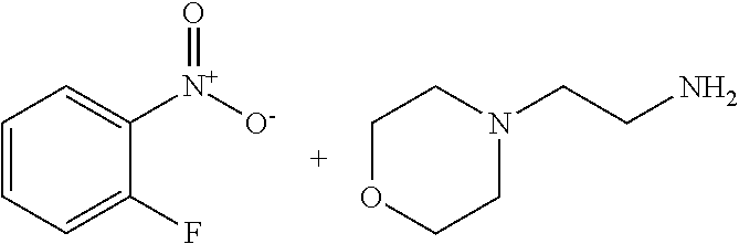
C1=CC=C(F)C([N+](=O)[O-])=C1.C1OCCN(CCN)C1
